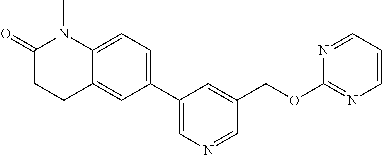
C1(C2=CC=C3C(=C2)CCC(=O)N3C)=CN=CC(COC2=NC=CC=N2)=C1
